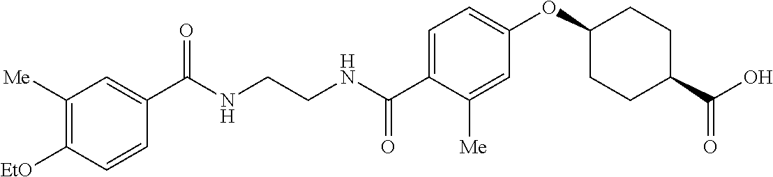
C1(C(NCCNC(C2=CC=C(OC3CCC(C(O)=O)CC3)C=C2[Me])=O)=O)=CC([Me])=C([EtO])C=C1
